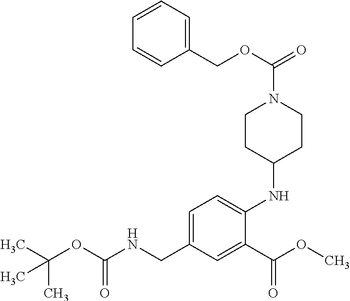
C1=C(CNC(=O)OC(C)(C)C)C=C(C(OC)=O)C(NC2CCN(C(OCC3=CC=CC=C3)=O)CC2)=C1
